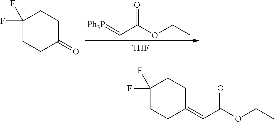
[Ph3P]=CC(OCC)=O.[THF].C1(F)(F)CCC(=O)CC1.C1(F)(F)CCC(=CC(OCC)=O)CC1
